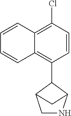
C1=CC(Cl)=C2C(=C1C1C3CNC1C3)C=CC=C2
